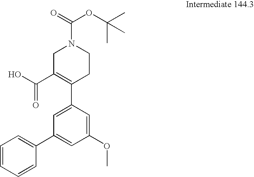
C1C(C(O)=O)=C(C2=CC(C3=CC=CC=C3)=CC(OC)=C2)CCN1C(=O)OC(C)(C)C
